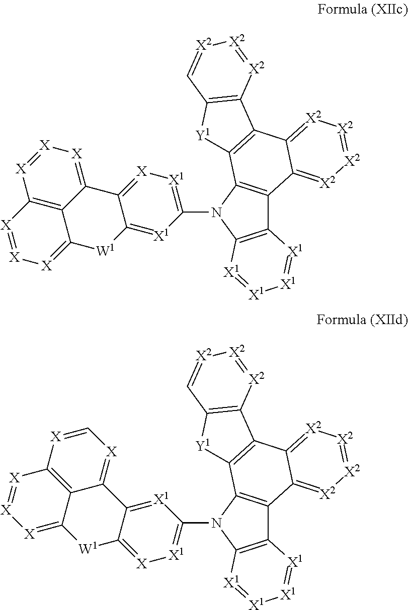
[W1]1C2=[X][X]=[X]C3=C2C(=[X][X]=[X]3)C2=[X][X1]=C(N3C4=C(C5=C3C3=C(C6=[X2][X2]=[X2][X2]=C56)C5=C([Y1]3)C=[X2][X2]=[X2]5)[X1]=[X1][X1]=[X1]4)[X1]=C12.[X1]1=C(N2C3=C(C4=C2C2=C(C5=[X2][X2]=[X2][X2]=C45)C4=C([Y1]2)C=[X2][X2]=[X2]4)[X1]=[X1][X1]=[X1]3)[X1]=C2C(=[X]1)[W1]C1=[X][X]=[X]C3=C1C2=[X]C=[X]3
